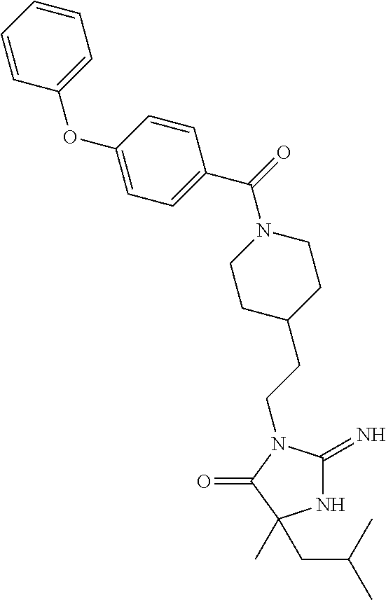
N1C(=N)N(CCC2CCN(C(=O)C3=CC=C(OC4=CC=CC=C4)C=C3)CC2)C(=O)C1(C)CC(C)C
